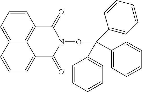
C1=CC2=C3C(=C1)C=CC=C3C(=O)N(OC(C1=CC=CC=C1)(C1=CC=CC=C1)C1=CC=CC=C1)C2=O
